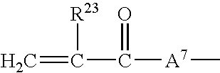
C=C([R23])C([A7]C)=O
